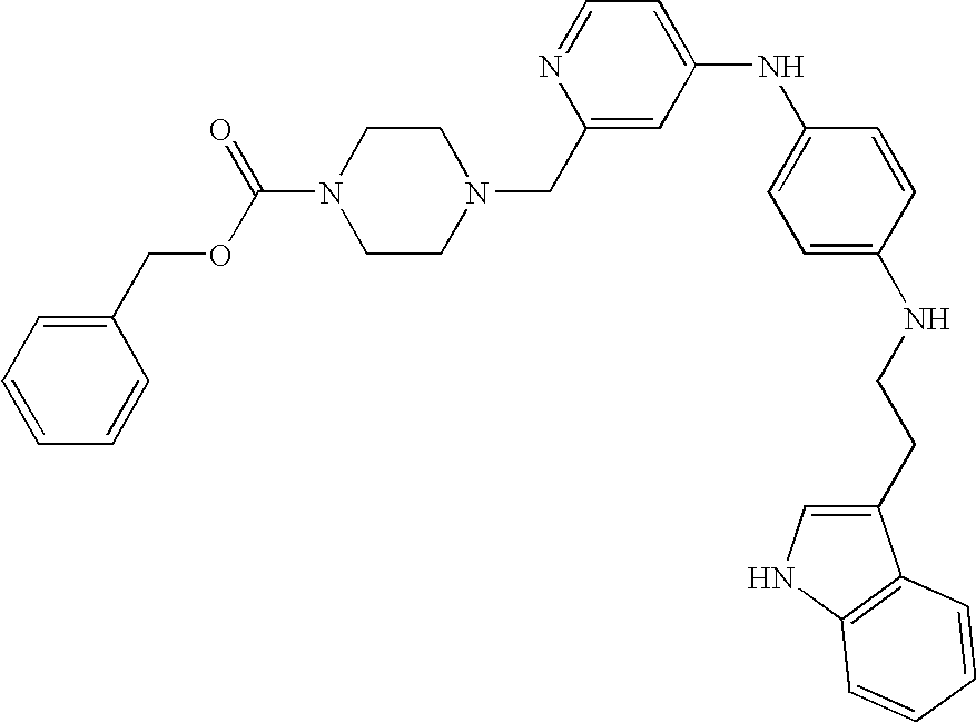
C1CN(CC2=CC(NC3=CC=C(NCCC4=CNC5=C4C=CC=C5)C=C3)=CC=N2)CCN1C(OCC1=CC=CC=C1)=O
